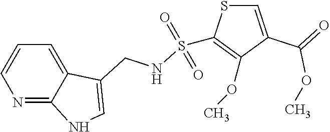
N1=C2C(=CC=C1)C(CNS(=O)(=O)C1=C(OC)C(C(=O)OC)=CS1)=CN2
